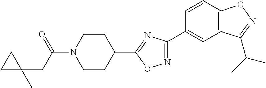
C1(CC(N2CCC(C3=NC(C4=CC5=C(C=C4)ON=C5C(C)C)=NO3)CC2)=O)(C)CC1
